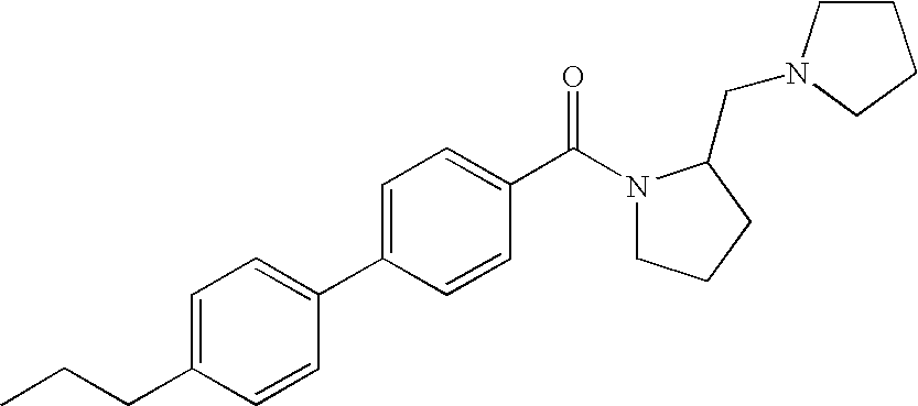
C1=C(CCC)C=CC(C2=CC=C(C(N3CCCC3CN3CCCC3)=O)C=C2)=C1
